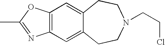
C12=C(C=C3C(=C1)CCN(CCCl)CC3)N=C(C)O2
